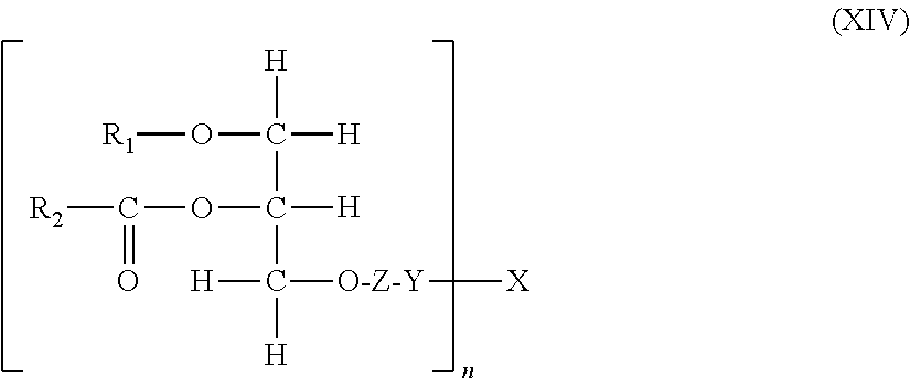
[R1]OC([H])([H])C([H])(OC(=O)[R2])C([H])([H])[O-Z-Y][X]
